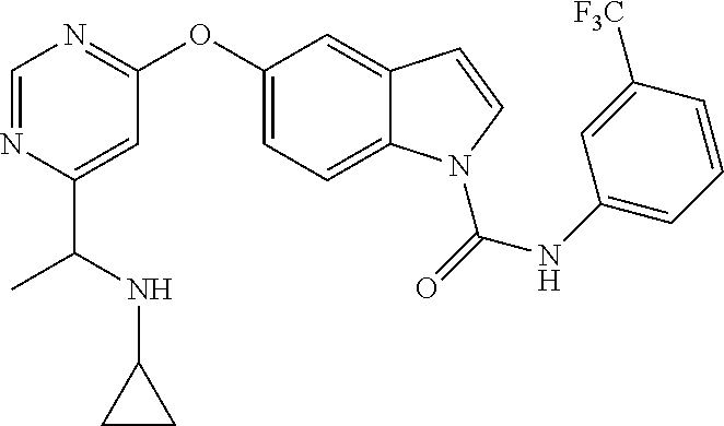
C1=NC(C(NC2CC2)C)=CC(OC2=CC=C3C(=C2)C=CN3C(=O)NC2=CC=CC([F3C])=C2)=N1
